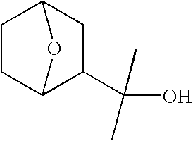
C1C2C(C(O)(C)C)CC(C1)O2
